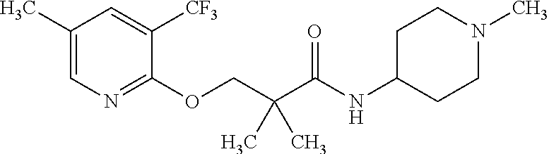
C1=C([CF3])C(OCC(C(NC2CCN(C)CC2)=O)(C)C)=NC=C1C
